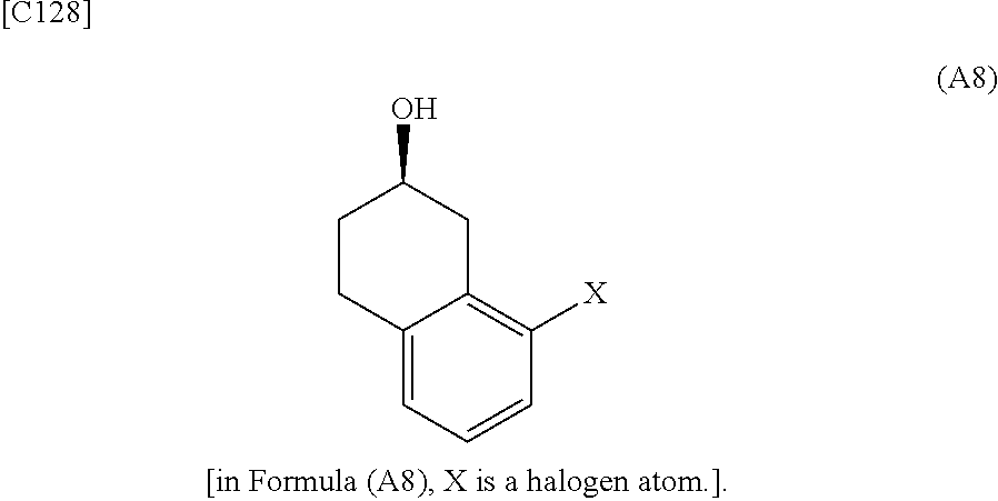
C1CC2=CC=CC([X])=C2CC1O.[[C128]]
